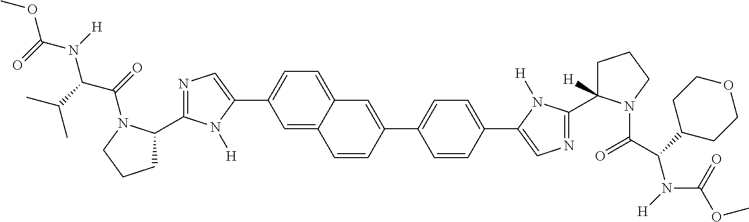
COC(=O)N(C(C(C)C)C(=O)N1C(C2=NC=C(C3=CC=C4C(=C3)C=CC(C3=CC=C(C5=CN=C(C6([H])CCCN6C(C(N([H])C(=O)OC)C6CCOCC6)=O)N5[H])C=C3)=C4)N2[H])CCC1)[H]
